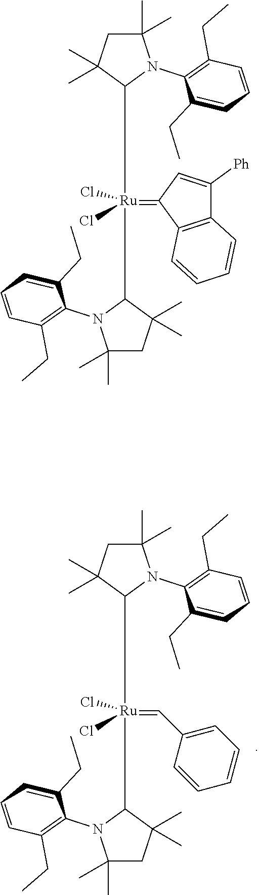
[Ru](=CC1=CC=CC=C1)(Cl)(Cl)(C1C(C)(C)CC(C)(C)N1C1=C(CC)C=CC=C1CC)C1C(C)(C)CC(C)(C)N1C1=C(CC)C=CC=C1CC.[Ru](=C1C2=C(C([Ph])=C1)C=CC=C2)(Cl)(Cl)(C1C(C)(C)CC(C)(C)N1C1=C(CC)C=CC=C1CC)C1C(C)(C)CC(C)(C)N1C1=C(CC)C=CC=C1CC
